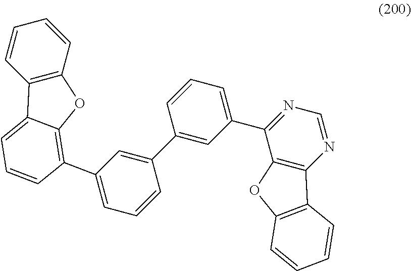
C12=C(C=CC=C1)OC1=C(C3=CC=CC(C4=CC(C5=NC=NC6=C5OC5=C6C=CC=C5)=CC=C4)=C3)C=CC=C21
